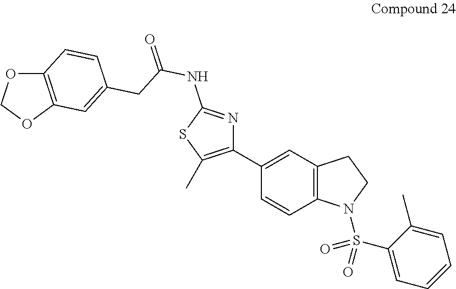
C1(C2=CC3=C(C=C2)N(S(=O)(C2=CC=CC=C2C)=O)CC3)=C(C)SC(NC(=O)CC2=CC3=C(C=C2)OCO3)=N1
